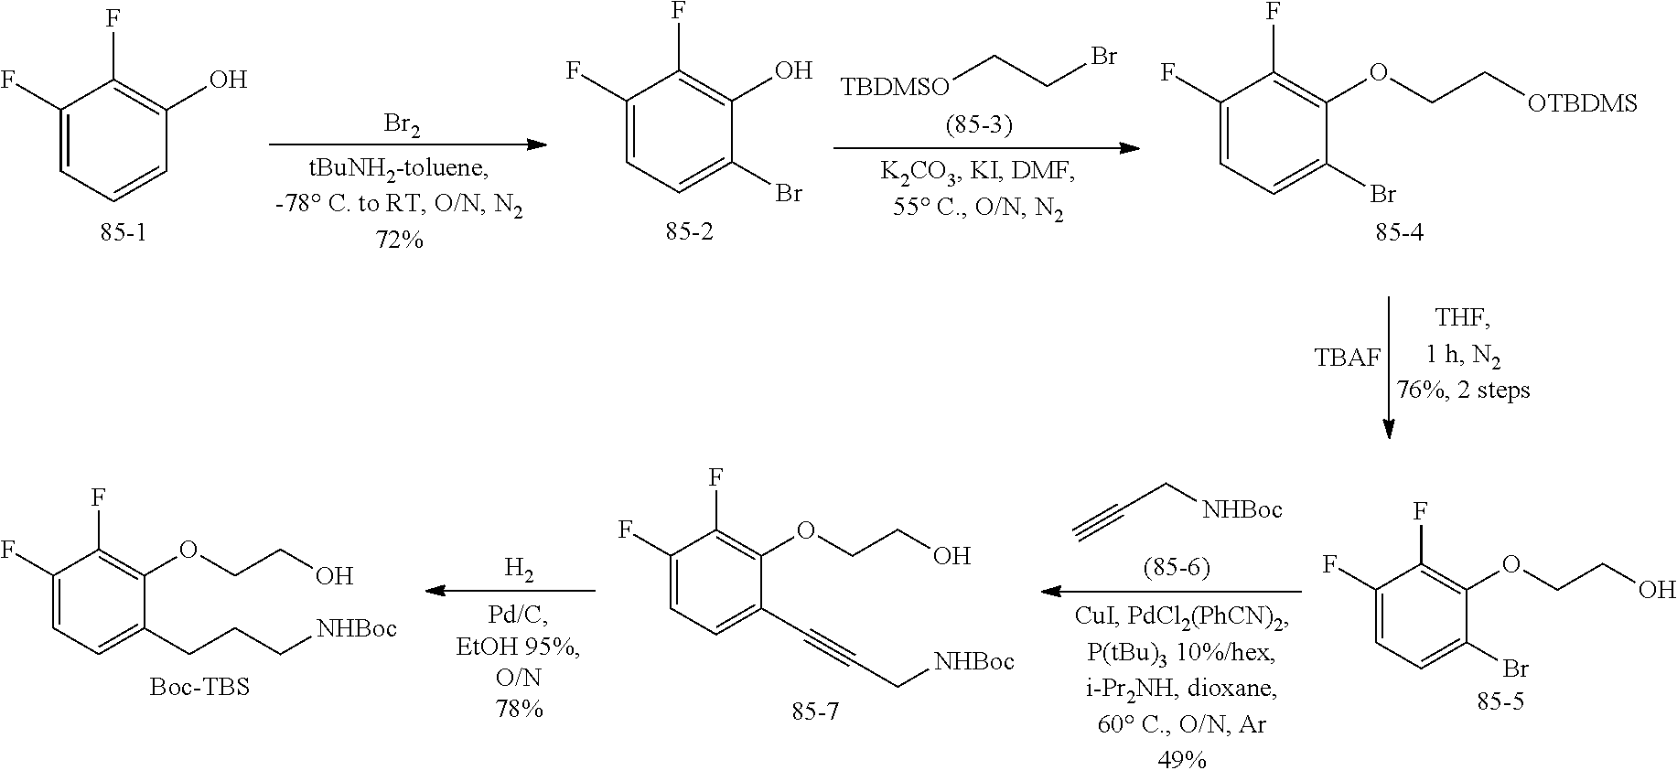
[TBDMSO]CCBr.C1(F)=CC=CC(O)=C1F.[Br2].C1(F)=CC=C(Br)C(O)=C1F.C1(F)=CC=C(Br)C(OCC[OTBDMS])=C1F.[TBAF].C(C[NHBoc])#C.C1(F)=CC=C(CCC[NHBoc])C(OCCO)=C1F.[Boc-TBS].[H2].C1(F)=CC=C(C#CC[NHBoc])C(OCCO)=C1F.C1(F)=CC=C(Br)C(OCCO)=C1F.[85-5]
